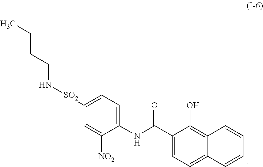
C12=C(O)C(C(NC3=CC=C([SO2]NCCCC)C=C3[NO2])=O)=CC=C1C=CC=C2
